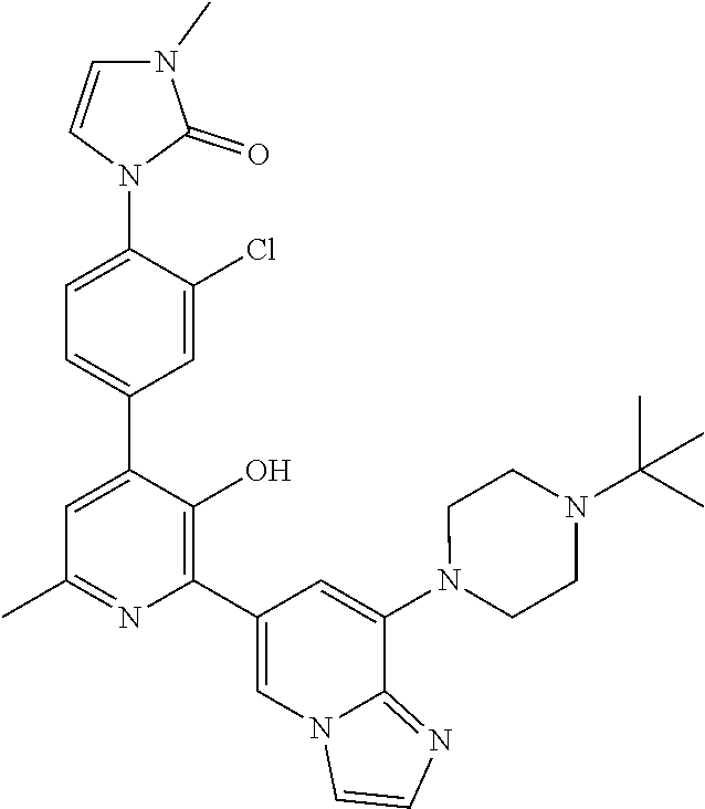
N1(C2=CC(C3=C(O)C(C4=CC=C(N5C=CN(C)C5=O)C(Cl)=C4)=CC(C)=N3)=CN3C2=NC=C3)CCN(C(C)(C)C)CC1
